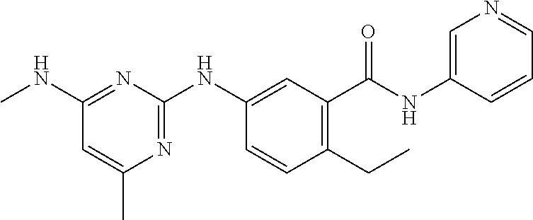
C1(C(NC2=CN=CC=C2)=O)=C(CC)C=CC(NC2=NC(C)=CC(NC)=N2)=C1
